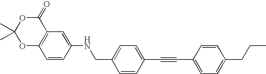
C1(=O)OC(C)(C)OC2=C1C=C(NCC1=CC=C(C#CC3=CC=C(CCC)C=C3)C=C1)C=C2
